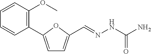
C1=C(C2=C(OC)C=CC=C2)OC(C=NNC(N)=O)=C1
